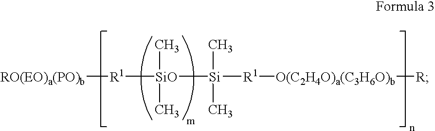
[R1]([RO(EO)a(PO)b])[SiO]([Si]([R1][O(C2H4O)a(C3H6O)b][R])(C)C)(C)C
